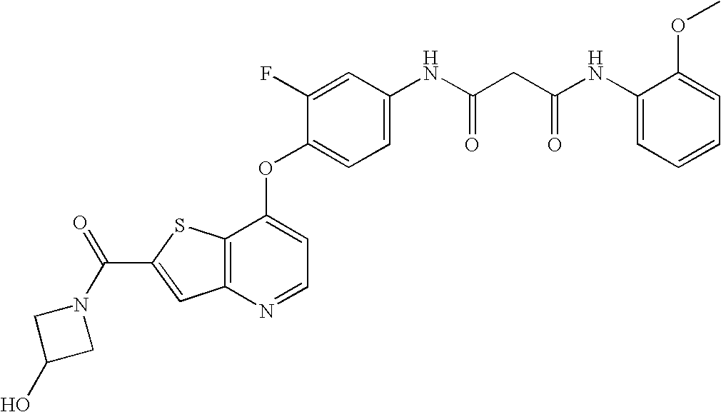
C12=C(SC(C(N3CC(O)C3)=O)=C1)C(OC1=CC=C(NC(CC(NC3=CC=CC=C3OC)=O)=O)C=C1F)=CC=N2
